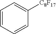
C1=CC=CC([C8F17])=C1
